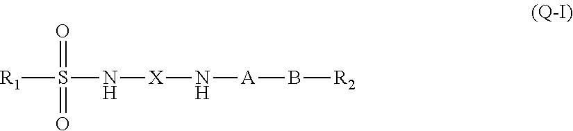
[R1]S(N[X]N[A]B[R2])(=O)=O
